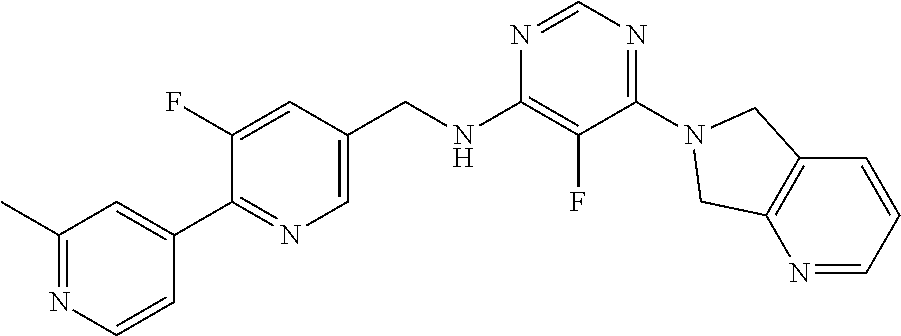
N1=CN=C(N2CC3=C(N=CC=C3)C2)C(F)=C1NCC1=CN=C(C2=CC(C)=NC=C2)C(F)=C1
